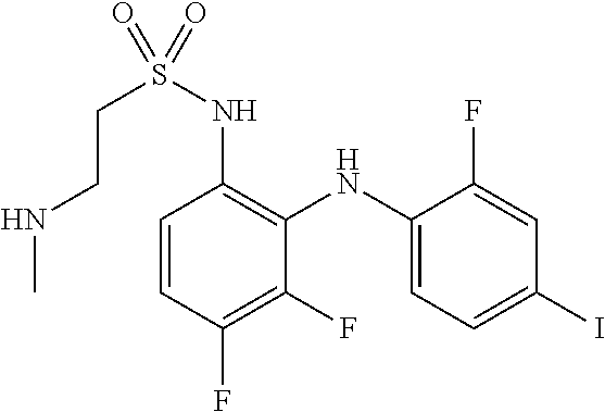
C1(NS(CCNC)(=O)=O)=C(NC2=CC=C(I)C=C2F)C(F)=C(F)C=C1
